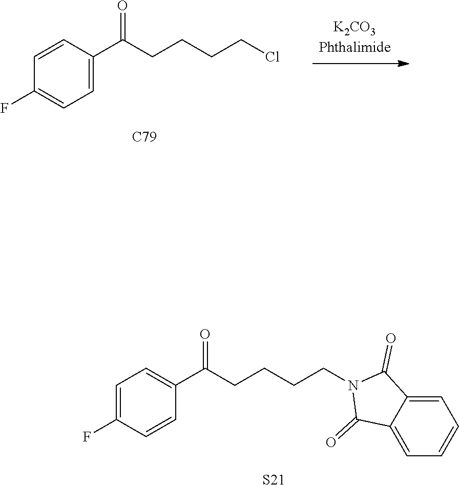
C1=CC(C(=O)CCCCCl)=CC=C1F.[C79].C12=CC=CC=C1C(=O)N(CCCCC(C1=CC=C(F)C=C1)=O)C2=O.[S21]
